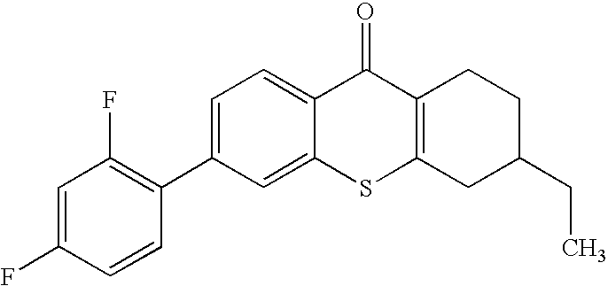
C1(C2=C(F)C=C(F)C=C2)=CC=C2C(=C1)SC1=C(C2=O)CCC(CC)C1
